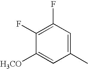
C1(F)=C(F)C=C(C)C=C1[H3CO]
